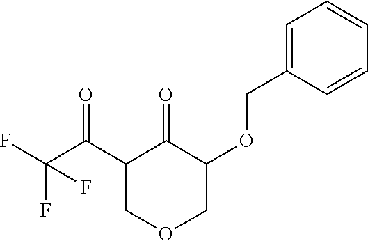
C1=C(COC2C(=O)C(C(C(F)(F)F)=O)COC2)C=CC=C1
